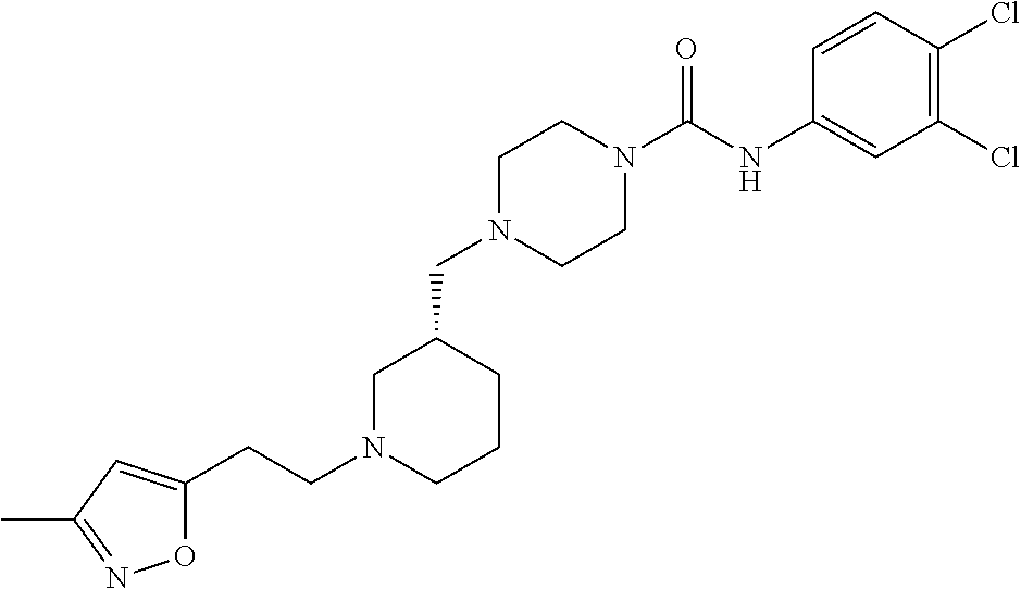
C1N(C(NC2=CC(Cl)=C(Cl)C=C2)=O)CCN(CC2CCCN(CCC3=CC(C)=NO3)C2)C1
